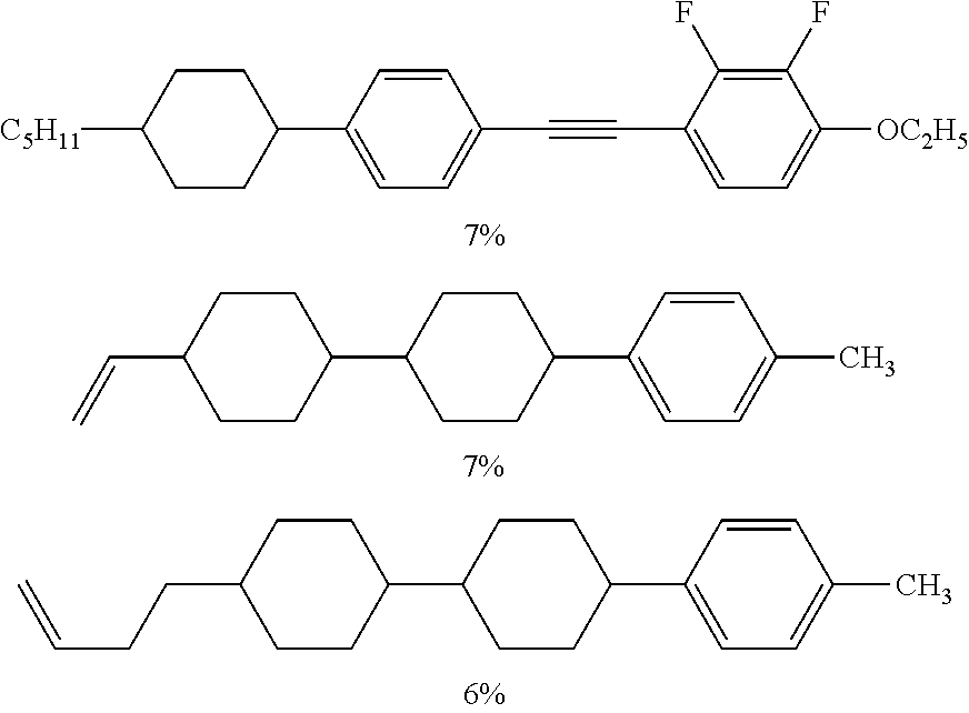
C1(C#CC2=CC=C([OC2H5])C(F)=C2F)=CC=C(C2CCC([C5H11])CC2)C=C1.C1(C2CCC(C3=CC=C(C)C=C3)CC2)CCC(C=C)CC1.C1(C2CCC(C3=CC=C(C)C=C3)CC2)CCC(CCC=C)CC1
